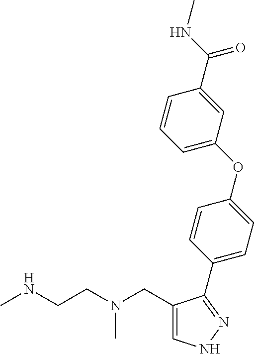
C1=C(CN(CCNC)C)C(C2=CC=C(OC3=CC=CC(C(NC)=O)=C3)C=C2)=NN1
